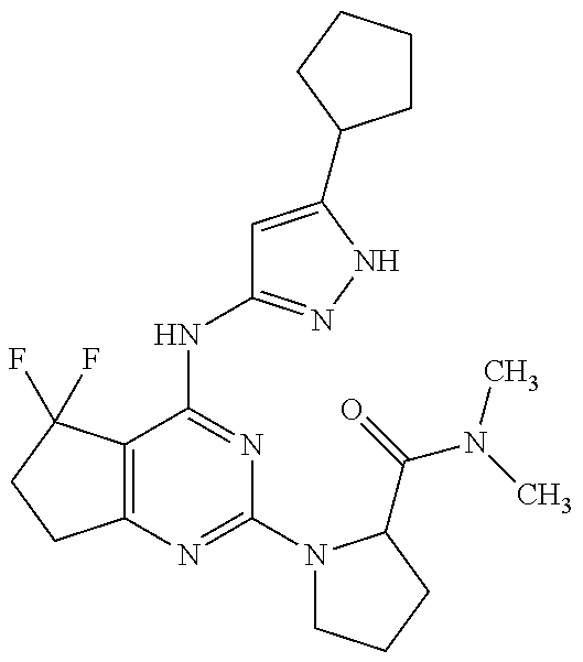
C12=C(C(NC3=NNC(C4CCCC4)=C3)=NC(N3CCCC3C(=O)N(C)C)=N1)C(F)(F)CC2
